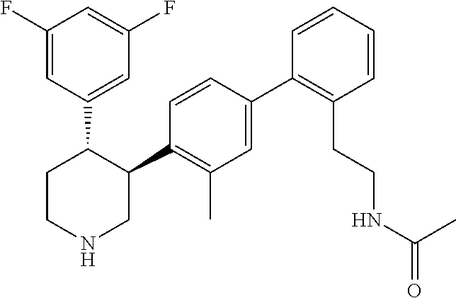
C1=C(C2=C(CCNC(C)=O)C=CC=C2)C=CC(C2C(C3=CC(F)=CC(F)=C3)CCNC2)=C1C
